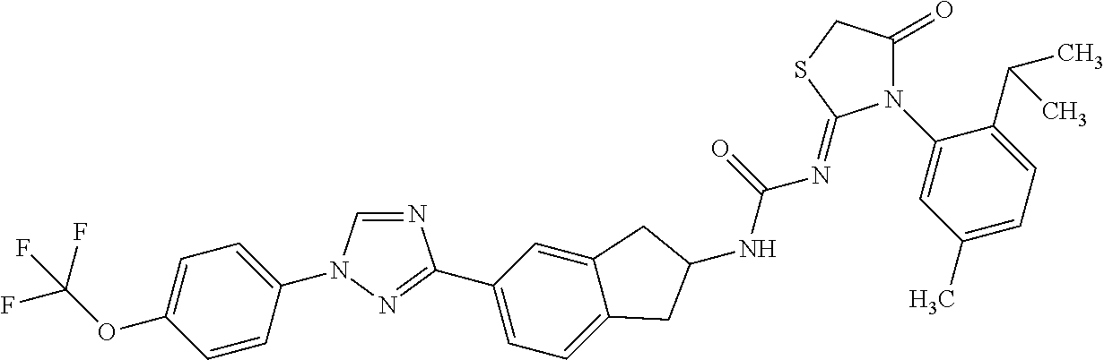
C1=CC(N2C=NC(C3=CC=C4C(=C3)CC(NC(=O)N=C3N(C5=CC(C)=CC=C5C(C)C)C(=O)CS3)C4)=N2)=CC=C1OC(F)(F)F
